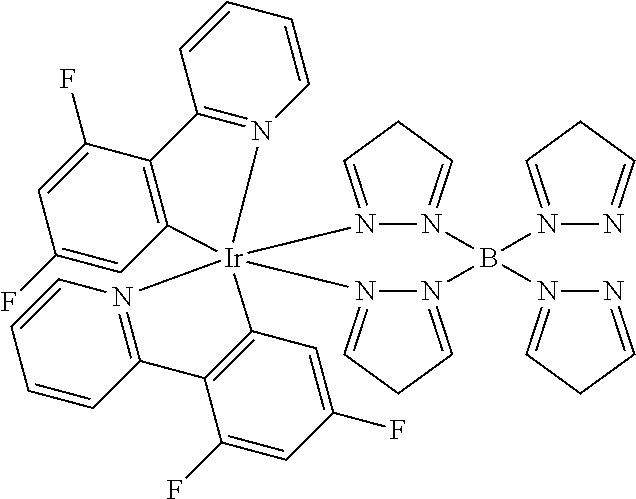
C12=C(C(F)=CC(F)=C1)C1=N(C=CC=C1)[Ir]213(N2=C(C=CC=C2)C2=C1C=C(F)C=C2F)N1=CCC=N1B(N1=CCC=N1)(N1=CCC=N1)N1=CCC=N31
